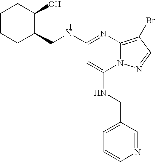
N(C1=NC2=C(Br)C=NN2C(NCC2=CC=CN=C2)=C1)CC1C(O)CCCC1
